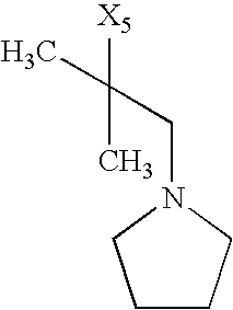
C1CCN(CC(C)([X5])C)C1
